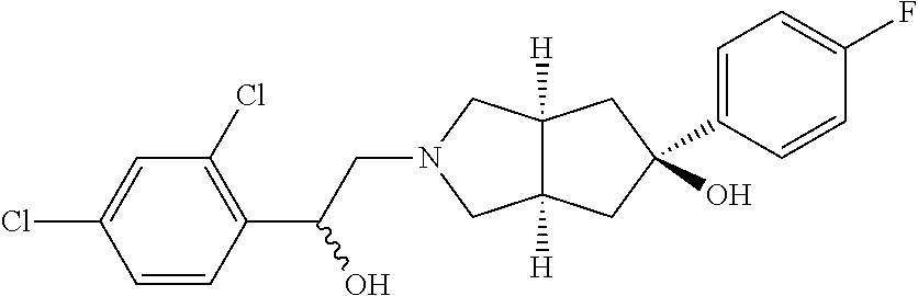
C(N1CC2([H])C([H])(C1)CC(O)(C1=CC=C(F)C=C1)C2)C(C1=C(Cl)C=C(Cl)C=C1)O
